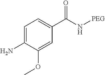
C1=C(N)C(OC)=CC(C(N[PEG])=O)=C1
